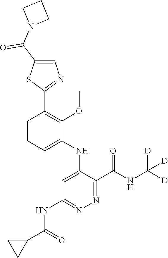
C1=CC=C(NC2=CC(NC(C3CC3)=O)=NN=C2C(NC([D])([D])[D])=O)C(OC)=C1C1=NC=C(C(N2CCC2)=O)S1
